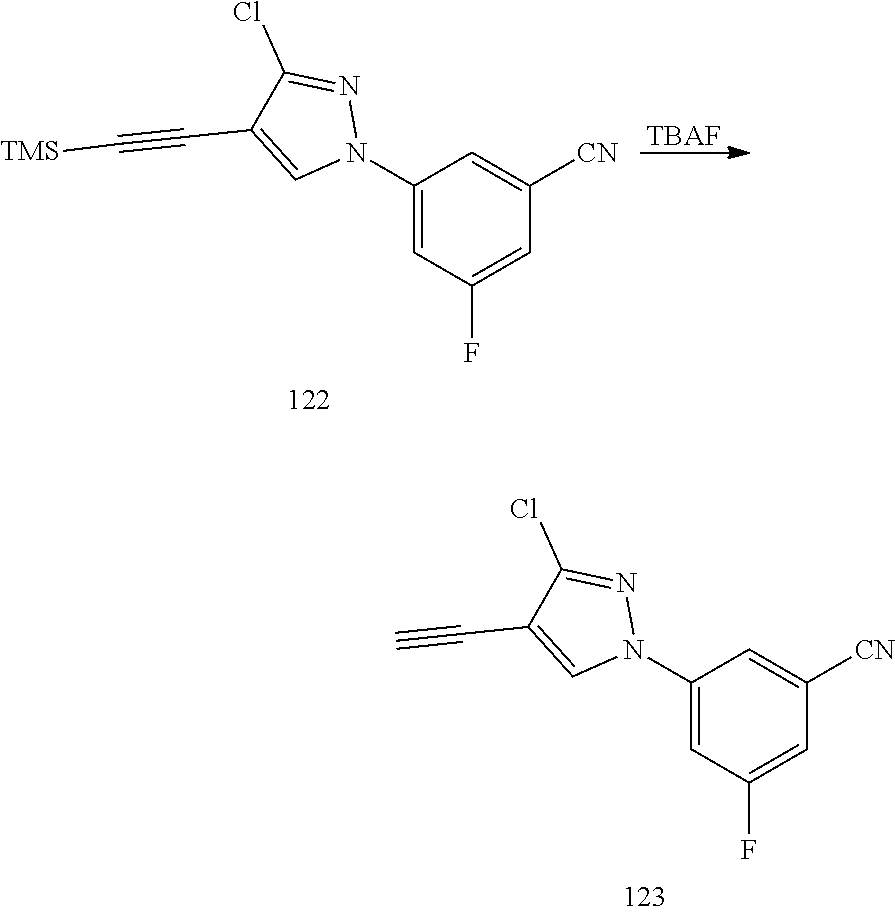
C1(N2N=C(Cl)C(C#C[TMS])=C2)=CC(F)=CC([CN])=C1.[TBAF].C1(N2N=C(Cl)C(C#C)=C2)=CC(F)=CC([CN])=C1
